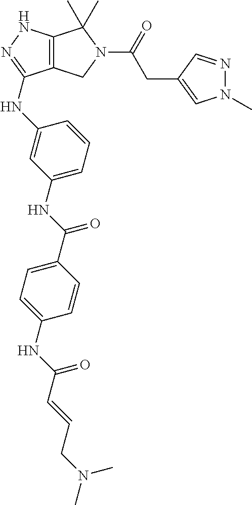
C12=C(NN=C1NC1=CC(NC(C3=CC=C(NC(C=CCN(C)C)=O)C=C3)=O)=CC=C1)C(C)(C)N(C(=O)CC1=CN(C)N=C1)C2
